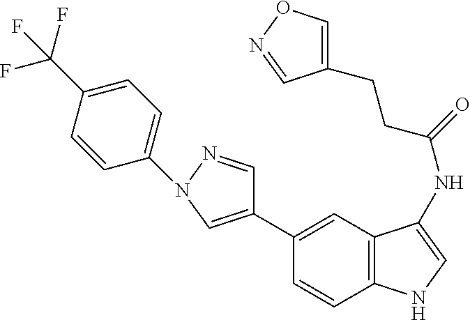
C1(C2=CN(C3=CC=C(C(F)(F)F)C=C3)N=C2)=CC2=C(C=C1)NC=C2NC(CCC1=CON=C1)=O
